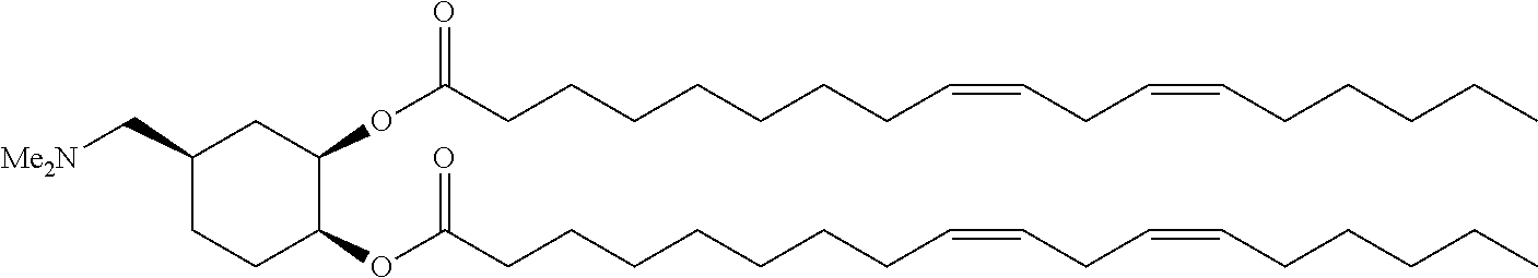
C(CCCCC=CCC=CCCCCC)CCC(OC1C(OC(CCCCCCCC=CCC=CCCCCC)=O)CCC(C[Me2N])C1)=O
